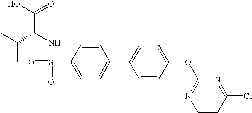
C(C(NS(=O)(=O)C1=CC=C(C2=CC=C(OC3=NC=CC(Cl)=N3)C=C2)C=C1)C(C)C)(O)=O
